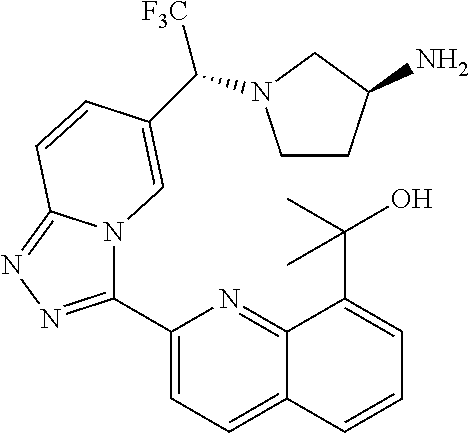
C1(C2=NN=C3N2C=C(C([F3C])N2CCC(N)C2)C=C3)=CC=C2C(=N1)C(C(O)(C)C)=CC=C2
